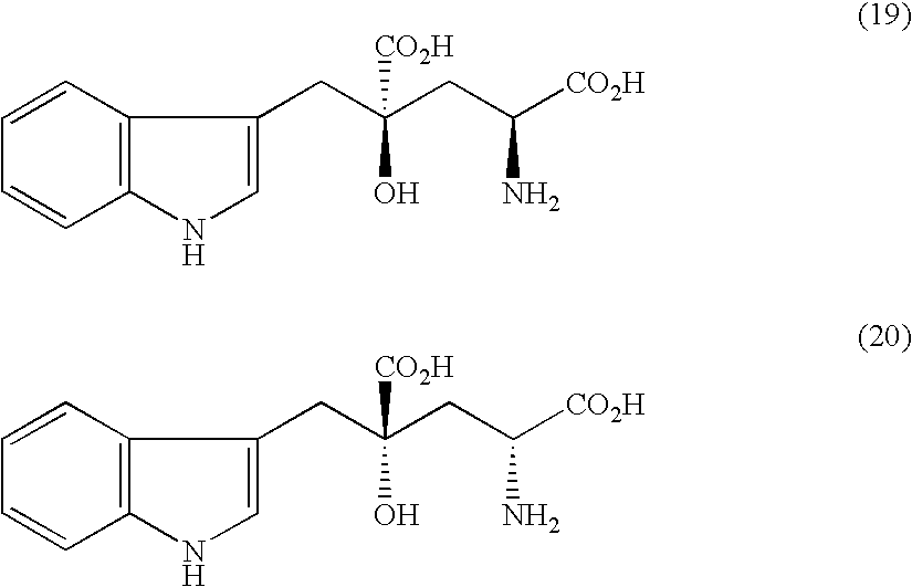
C1=CC=CC2=C1NC=C2CC(CC([CO2H])N)(O)[CO2H].C1=CC=CC2=C1NC=C2CC(CC([CO2H])N)(O)[CO2H]
